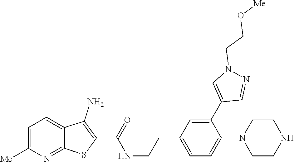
C1=C([Me])N=C2C(=C1)C(N)=C(C(=O)NCCC1=CC=C(N3CCNCC3)C(C3=CN(CCO[Me])N=C3)=C1)S2
